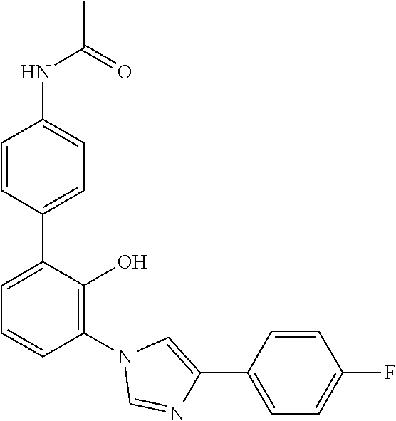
C1(NC(C)=O)=CC=C(C2=CC=CC(N3C=NC(C4=CC=C(F)C=C4)=C3)=C2O)C=C1
